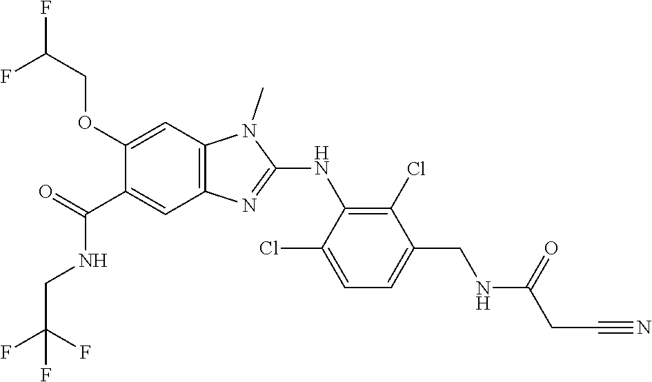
C1(OCC(F)F)=CC2=C(C=C1C(NCC(F)(F)F)=O)N=C(NC1=C(Cl)C(CNC(CC#N)=O)=CC=C1Cl)N2C
